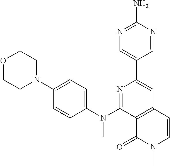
N1=C(N(C2=CC=C(N3CCOCC3)C=C2)C)C2=C(C=C1C1=CN=C(N)N=C1)C=CN(C)C2=O
